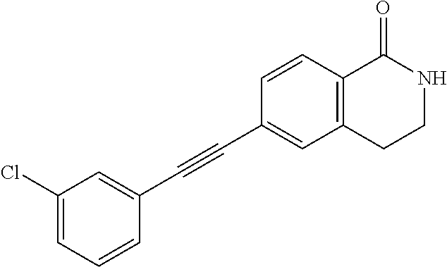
C1(Cl)=CC=CC(C#CC2=CC3=C(C=C2)C(=O)NCC3)=C1
